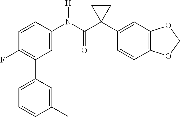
C1=C(N(C(C2(C3=CC4=C(C=C3)OCO4)CC2)=O)[H])C=CC(F)=C1C1=CC=CC(C)=C1
